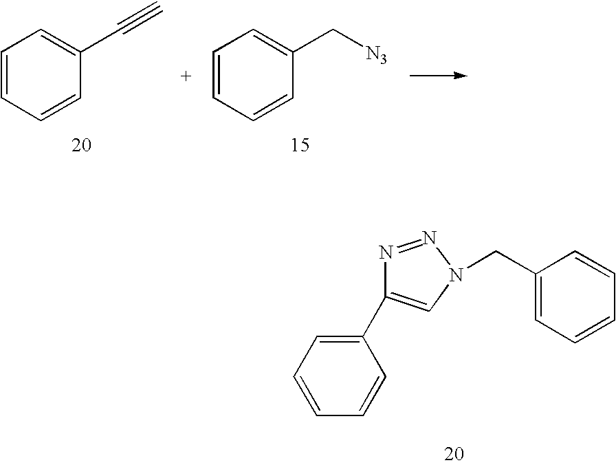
C1=CC=CC(C#C)=C1.C1=CC=CC(C[N3])=C1.N1=NN(CC2=CC=CC=C2)C=C1C1=CC=CC=C1
